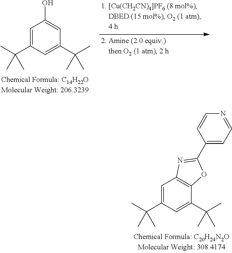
C1=C(C(C)(C)C)C=C(C(C)(C)C)C=C1O.C1=C(C(C)(C)C)C=C(C(C)(C)C)C2=C1N=C(C1=CC=NC=C1)O2
